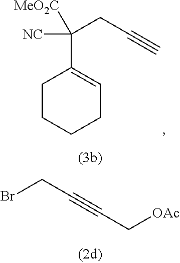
C1(C(CC#C)([NC])[MeO2C])=CCCCC1.BrCC#CC[OAc]
